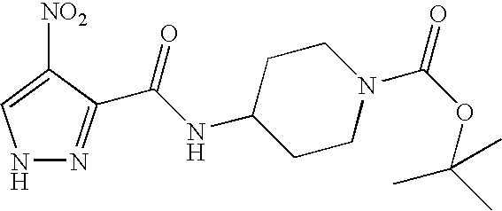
[NO2]C1=CNN=C1C(NC1CCN(C(=O)OC(C)(C)C)CC1)=O
